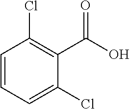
C1=CC=C(Cl)C(C(O)=O)=C1Cl
